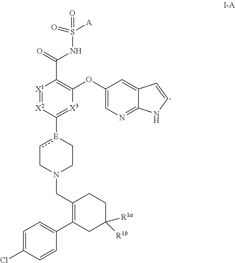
S(NC(C1=C(OC2=CN=C3C(=C2)C=CN3)[X3]=C([E]2cCN(CC3=C(C4=CC=C(Cl)C=C4)CC([R1a])([R1b])CC3)CC2)[X2]=[X1]1)=O)(=O)([A])=O
